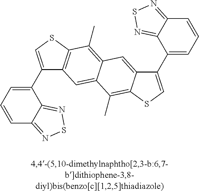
C1(C2=CC=CC3=NSN=C23)=CSC2=C1C=C1C(=C2C)C=C2C(=C1C)SC=C2C1=CC=CC2=NSN=C12
